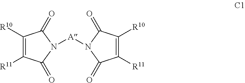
C1([R11])=C([R10])C(=O)N([A]N2C(=O)C([R10])=C([R11])C2=O)C1=O
